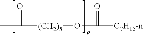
CC([(CH2)5]OC([C7H15-n])=O)=O
